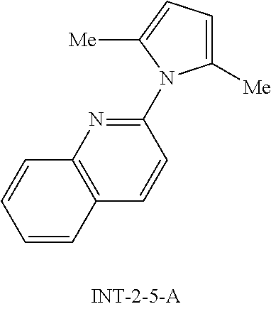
C12=C(N=C(N3C([Me])=CC=C3[Me])C=C1)C=CC=C2
